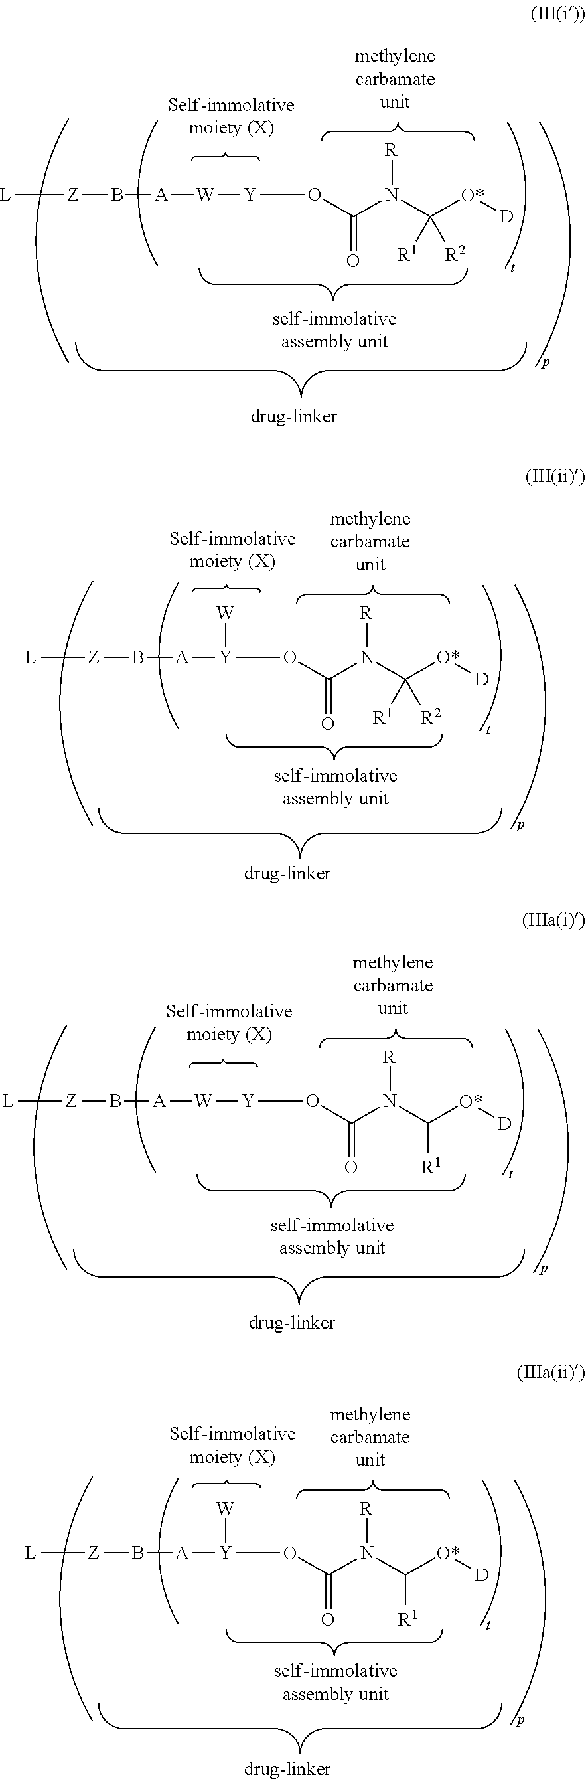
[L][Z]B[A][W][Y]OC(N(C([O*][D])([R1])[R2])[R])=O.[L][Z]B[A][Y](OC(N(C([O*][D])([R1])[R2])[R])=O)[W].[L][Z]B[A][W][Y]OC(N(C([O*][D])[R1])[R])=O.[L][Z]B[A][Y](OC(N(C([O*][D])[R1])[R])=O)[W]
